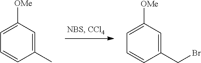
C1(C)=CC([OMe])=CC=C1.C1(CBr)=CC([OMe])=CC=C1
